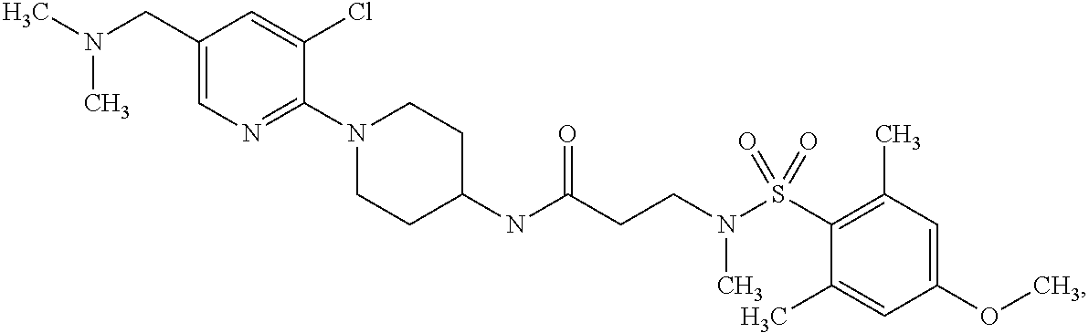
C1(N2CCC(NC(CCN(S(C3=C(C)C=C(OC)C=C3C)(=O)=O)C)=O)CC2)=NC=C(CN(C)C)C=C1Cl
